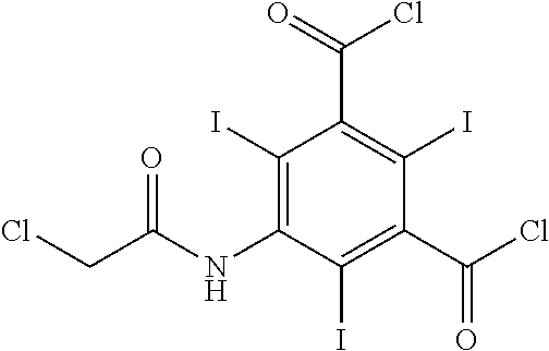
C(Cl)C(=O)NC1=C(I)C(C(=O)Cl)=C(I)C(C(Cl)=O)=C1I
